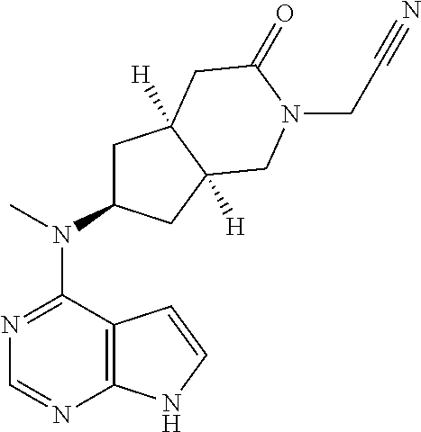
C12=C(N=CN=C1N(C)C1CC3([H])C([H])(C1)CN(CC#N)C(=O)C3)NC=C2
